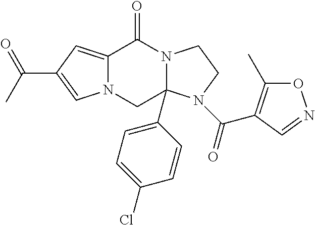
C12=CC(C(C)=O)=CN1CC1(C3=CC=C(Cl)C=C3)N(C2=O)CCN1C(=O)C1=C(C)ON=C1
